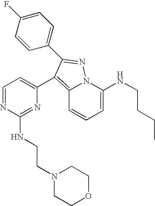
C12=C(C3=CC=NC(NCCN4CCOCC4)=N3)C(C3=CC=C(F)C=C3)=NN1C(NCCCC)=CC=C2
